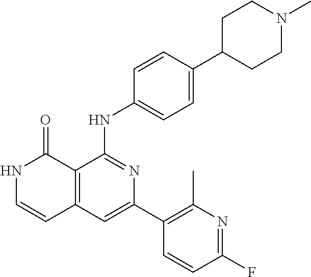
C1=CC(NC2=NC(C3=C(C)N=C(F)C=C3)=CC3=C2C(=O)NC=C3)=CC=C1C1CCN(C)CC1
